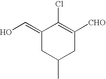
C1(=CO)CC(C)CC([CHO])=C1Cl
